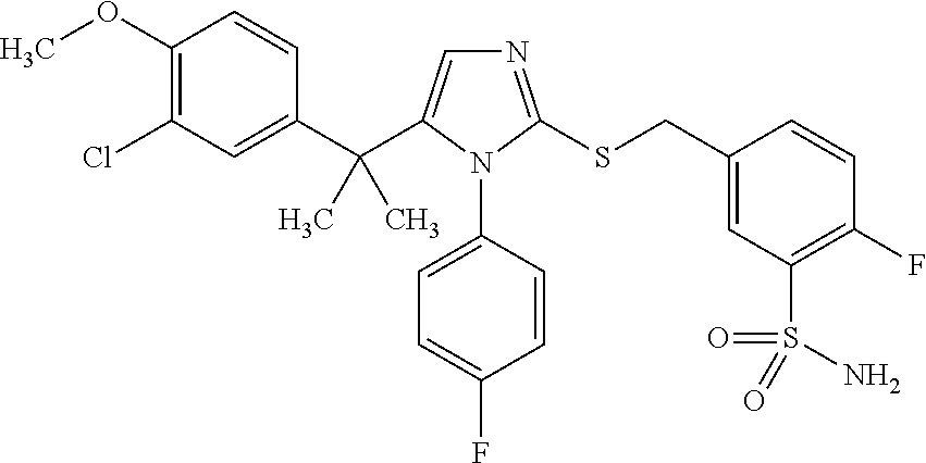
C1(OC)=C(Cl)C=C(C(C2=CN=C(SCC3=CC(S(=O)(=O)N)=C(F)C=C3)N2C2=CC=C(F)C=C2)(C)C)C=C1
